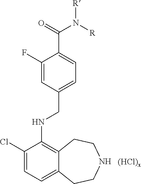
C1(Cl)=CC=C2C(=C1NCC1=CC=C(C(=O)N([R])[R])C(F)=C1)CCNCC2
